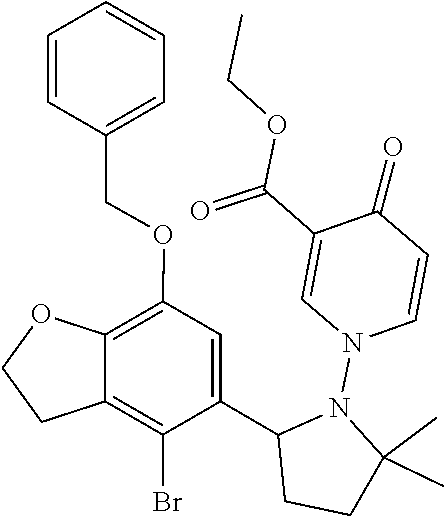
C1=CC=CC=C1COC1=C2C(=C(Br)C(C3CCC(C)(C)N3N3C=C(C(OCC)=O)C(=O)C=C3)=C1)CCO2
